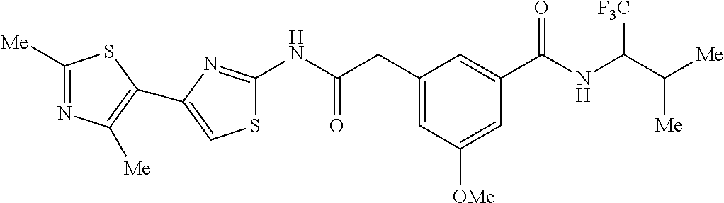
C1([Me])=NC([Me])=C(C2=CSC(NC(CC3=CC([OMe])=CC(C(NC(C([Me])[Me])[F3C])=O)=C3)=O)=N2)S1
